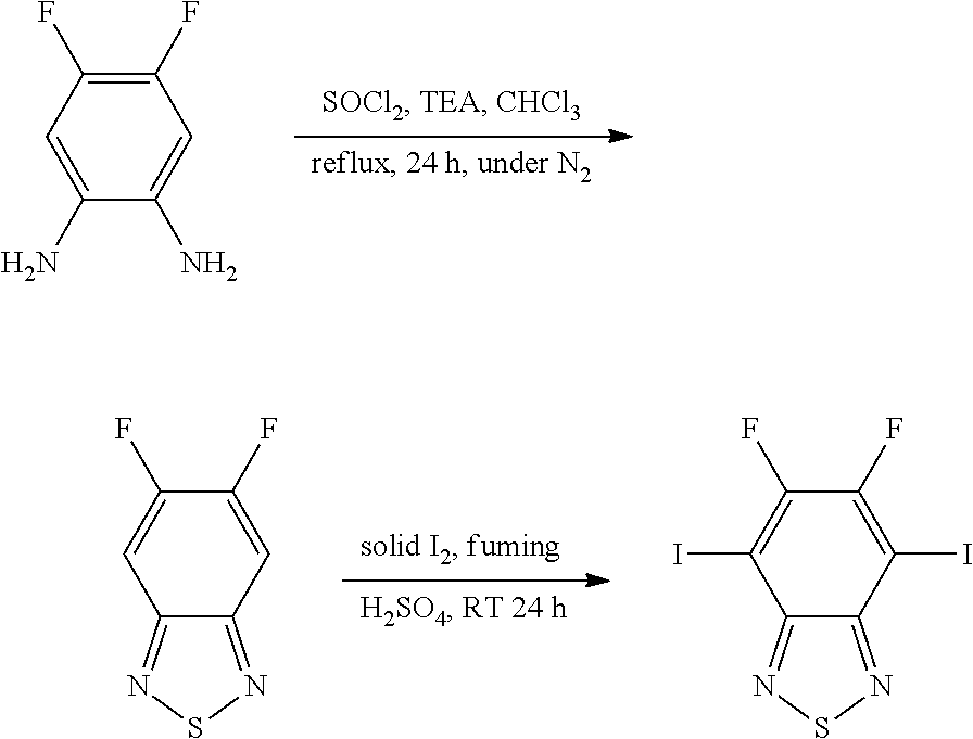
C1(F)=C(F)C=C(N)C(N)=C1.C1(F)=CC2=NSN=C2C=C1F.C1(F)=C(I)C2=NSN=C2C(I)=C1F
